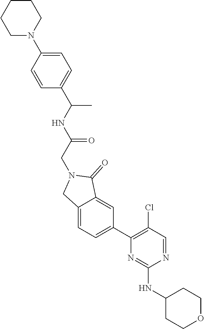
N1=CC(Cl)=C(C2=CC=C3C(=C2)C(=O)N(CC(=O)NC(C)C2=CC=C(N4CCCCC4)C=C2)C3)N=C1NC1CCOCC1
